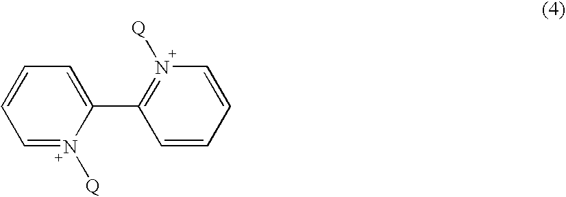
C1=CC=N([Q])C(C2=N([Q])C=CC=C2)=C1
